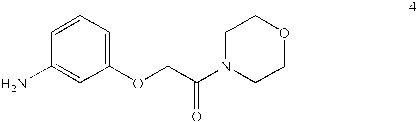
C1(OCC(N2CCOCC2)=O)=CC=CC(N)=C1
